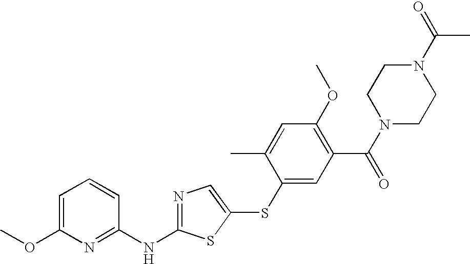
C1=C(OC)N=C(NC2=NC=C(SC3=CC(C(=O)N4CCN(C(=O)C)CC4)=C(OC)C=C3C)S2)C=C1
